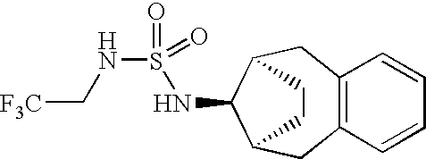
C12=C(C=CC=C1)CC1C(NS(NC[F3C])(=O)=O)C(C2)CC1
